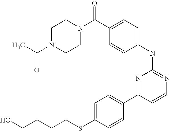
CC(N1CCN(C(C2=CC=C(NC3=NC=CC(C4=CC=C(SCCCCO)C=C4)=N3)C=C2)=O)CC1)=O
